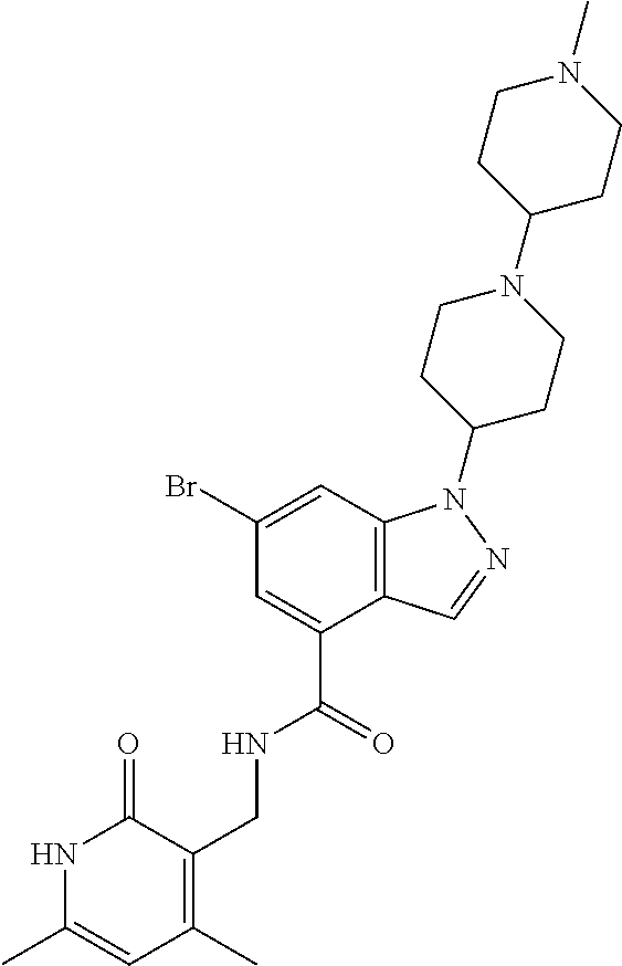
BrC1=CC2=C(C(C(=O)NCC3=C(C)C=C(C)NC3=O)=C1)C=NN2C1CCN(C2CCN(C)CC2)CC1
